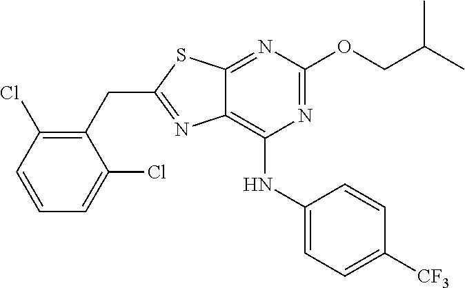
C1(CC2=NC3=C(NC4=CC=C([CF3])C=C4)N=C(OCC(C)C)N=C3S2)=C(Cl)C=CC=C1Cl
